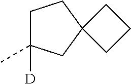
C1C(C)([D])CC2(C1)CCC2
